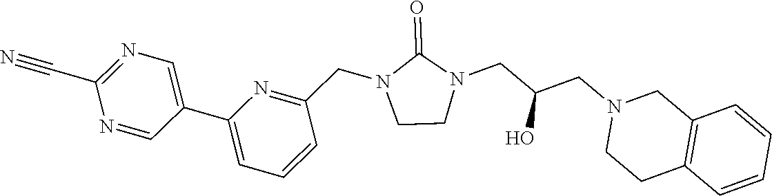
C1CN(CC(CN2CCC3=C(C2)C=CC=C3)O)C(=O)N1CC1=NC(C2=CN=C(C#N)N=C2)=CC=C1
